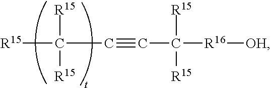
C([R15])(C#CC([R16][OH])([R15])[R15])([R15])[R15]
